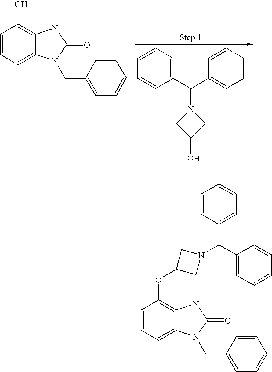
C1=CC=C2C(=C1O)NC(=O)N2CC1=CC=CC=C1.C1=CC=C(C(C2=CC=CC=C2)N2CC(O)C2)C=C1.C1=CC=C2C(=C1OC1CN(C(C3=CC=CC=C3)C3=CC=CC=C3)C1)NC(=O)N2CC1=CC=CC=C1
